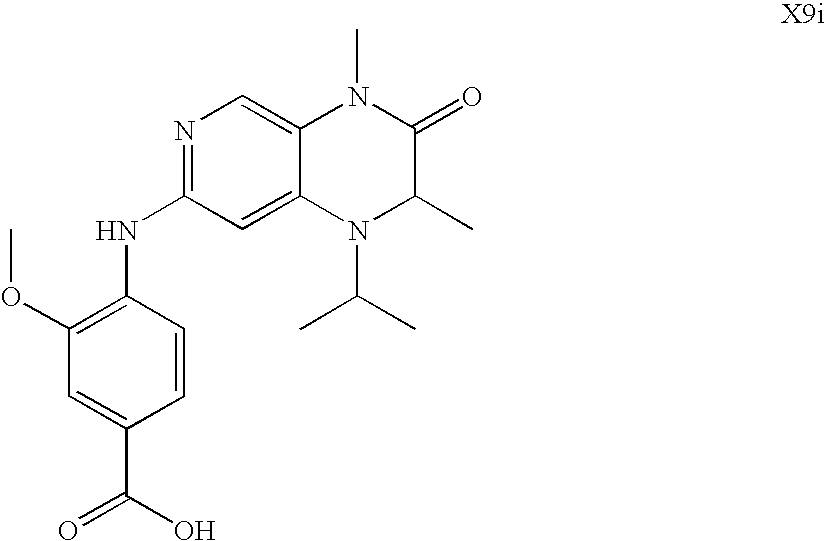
N1=C(NC2=C(OC)C=C(C(O)=O)C=C2)C=C2C(=C1)N(C)C(=O)C(C)N2C(C)C
